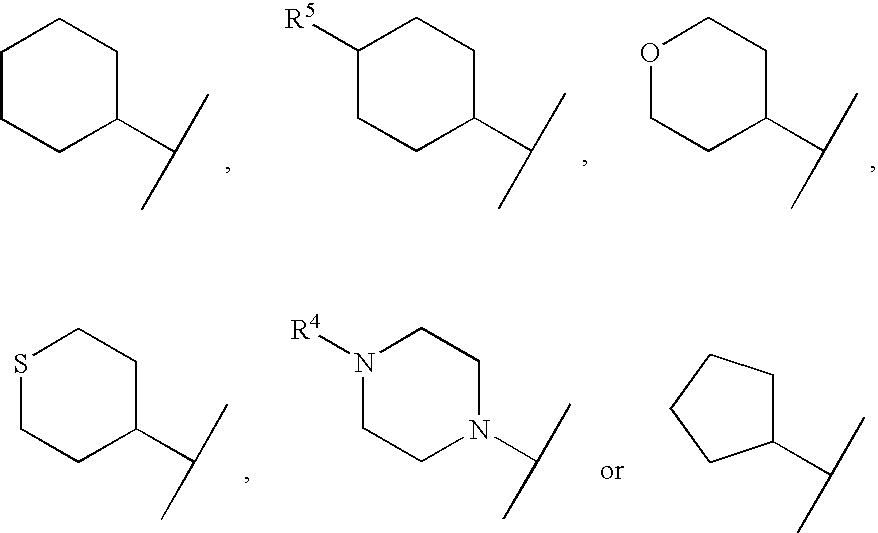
C1CCC(C(C)C)CC1.C1CC(C(C)C)CCC1[R5].O1CCC(C(C)C)CC1.S1CCC(C(C)C)CC1.C1CN(C(C)C)CCN1[R4].C1(C(C)C)CCCC1
